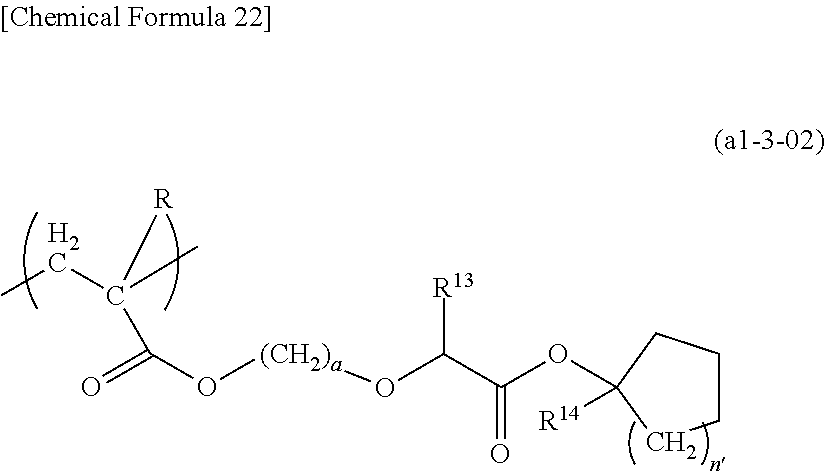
C(=O)(C([R])(C)CC)O[(CH2)a]OC(C(OC1([R14])CCCC1)=O)[R13]
